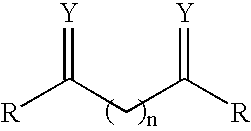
[R]C(CC([R])=[Y])=[Y]
